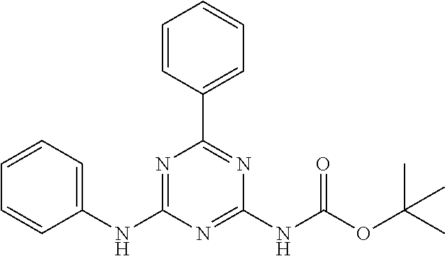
C1(NC2=NC(C3=CC=CC=C3)=NC(NC(OC(C)(C)C)=O)=N2)=CC=CC=C1
